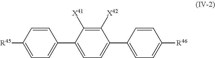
C1([X42])=C([X41])C(C2=CC=C([R45])C=C2)=CC=C1C1=CC=C([R46])C=C1
